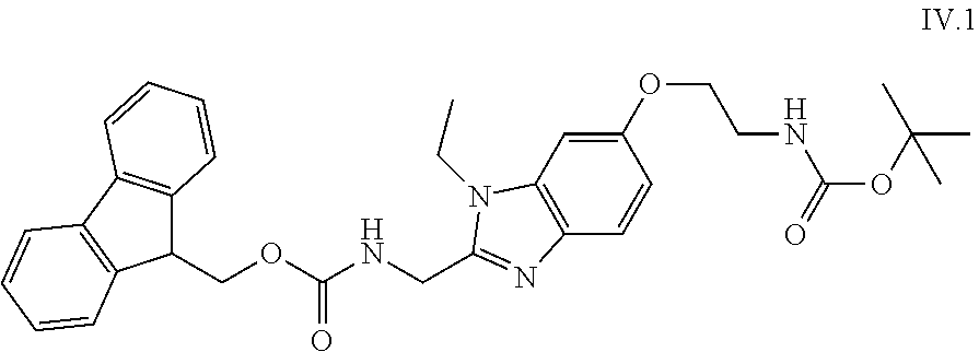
C1(COC(NCC2=NC3=C(C=C(OCCNC(OC(C)(C)C)=O)C=C3)N2CC)=O)C2=C(C3=C1C=CC=C3)C=CC=C2
